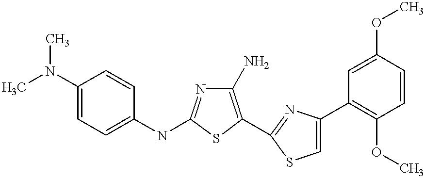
C1(N)=C(C2=NC(C3=C(OC)C=CC(OC)=C3)=CS2)SC(NC2=CC=C(N(C)C)C=C2)=N1
